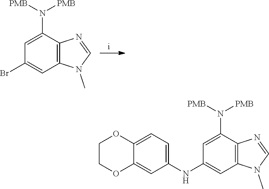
C1(N([PMB])[PMB])=CC(Br)=CC2=C1N=CN2C.C1(N([PMB])[PMB])=CC(NC2=CC=C3C(=C2)OCCO3)=CC2=C1N=CN2C
